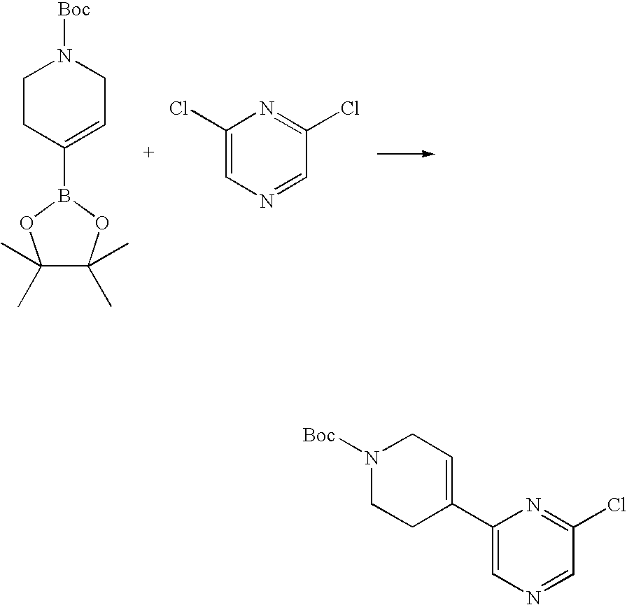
C1CC(B2OC(C)(C)C(C)(C)O2)=CCN1[Boc].C1(Cl)=CN=CC(Cl)=N1.C1(C2=CCN([Boc])CC2)=CN=CC(Cl)=N1
